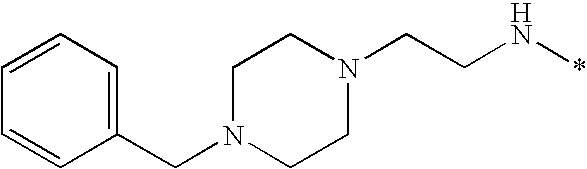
C(N*)CN1CCN(CC2=CC=CC=C2)CC1
